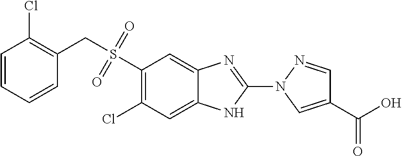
S(C1=C(Cl)C=C2C(=C1)N=C(N1C=C(C(O)=O)C=N1)N2)(CC1=C(Cl)C=CC=C1)(=O)=O
